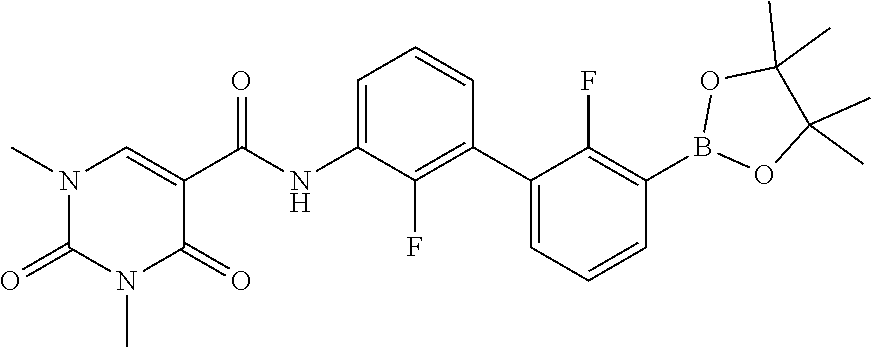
O1C(C)(C)C(C)(C)OB1C1=C(F)C(C2=C(F)C(NC(C3=CN(C)C(=O)N(C)C3=O)=O)=CC=C2)=CC=C1
